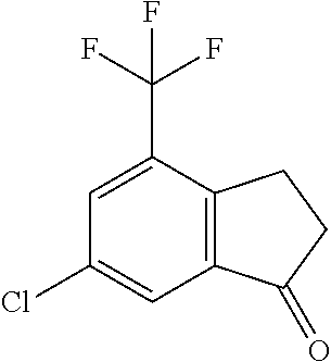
C12=C(C(C(F)(F)F)=CC(Cl)=C1)CCC2=O
